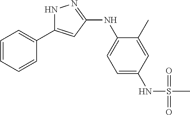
N1C(C2=CC=CC=C2)=CC(NC2=CC=C(NS(C)(=O)=O)C=C2C)=N1
